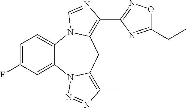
C1=C(F)C=C2C(=C1)N1C(=C(C3=NOC(CC)=N3)N=C1)CC1=C(C)N=NN21
